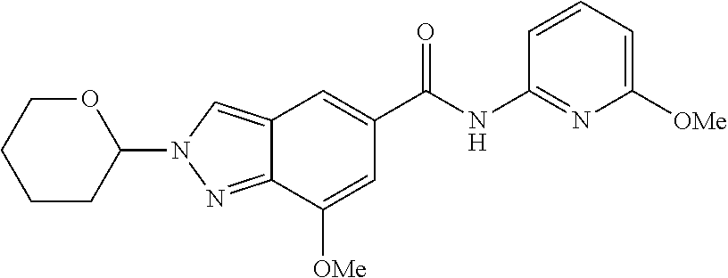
N1(C2OCCCC2)N=C2C(=C1)C=C(C(NC1=NC([OMe])=CC=C1)=O)C=C2[OMe]
